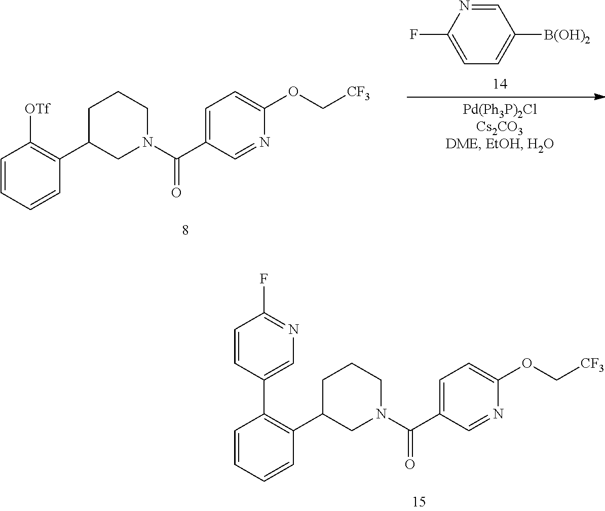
C1=NC(F)=CC=C1[B(OH)2].C1=CC=CC(C2CN(C(=O)C3=CC=C(OC[CF3])N=C3)CCC2)=C1[OTf].C1=CC=CC(C2CN(C(=O)C3=CC=C(OC[CF3])N=C3)CCC2)=C1C1=CN=C(F)C=C1
